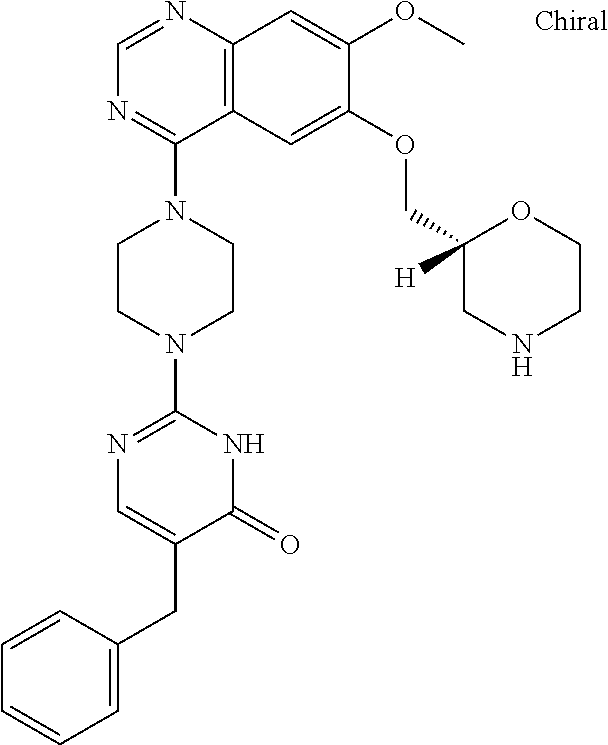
C12=C(N=CN=C1N1CCN(C3=NC=C(CC4=CC=CC=C4)C(=O)N3)CC1)C=C(OC)C(OCC1([H])CNCCO1)=C2
